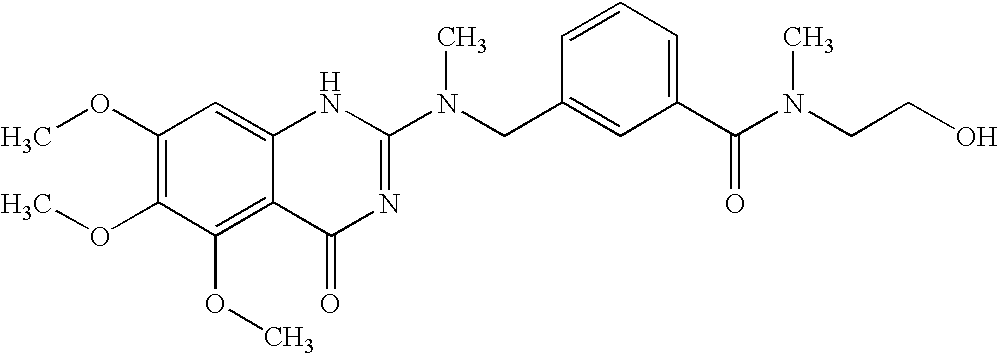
C1(OC)=C(OC)C(OC)=C2C(=C1)NC(N(CC1=CC(C(N(CCO)C)=O)=CC=C1)C)=NC2=O
